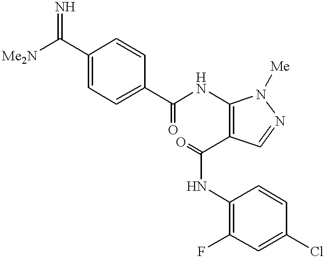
C1(C([Me2N])=N)=CC=C(C(NC2=C(C(NC3=C(F)C=C(Cl)C=C3)=O)C=NN2[Me])=O)C=C1
